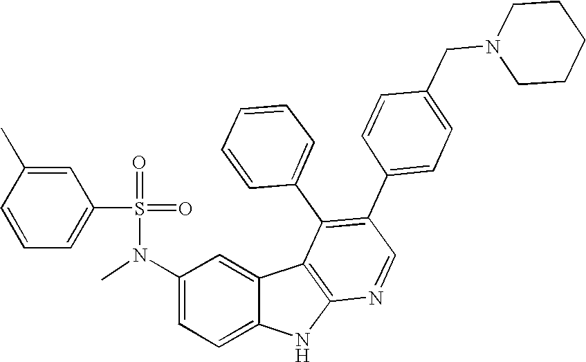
N(C1=CC=C2C(=C1)C1=C(N2)N=CC(C2=CC=C(CN3CCCCC3)C=C2)=C1C1=CC=CC=C1)(S(=O)(=O)C1=CC=CC(C)=C1)C
